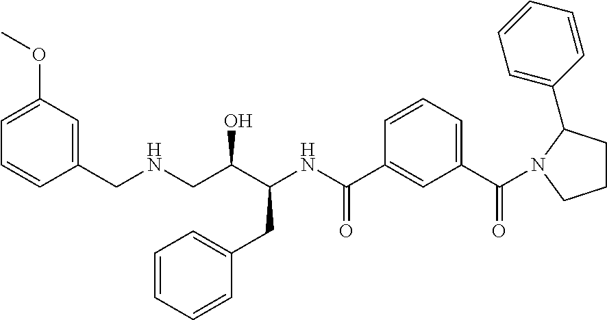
C1=C(OC)C=C(CNCC(C(NC(C2=CC(C(=O)N3CCCC3C3=CC=CC=C3)=CC=C2)=O)CC2=CC=CC=C2)O)C=C1
